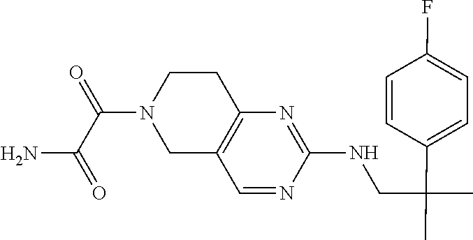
C12=C(CCN(C(C(=O)N)=O)C1)N=C(NCC(C1=CC=C(F)C=C1)(C)C)N=C2
